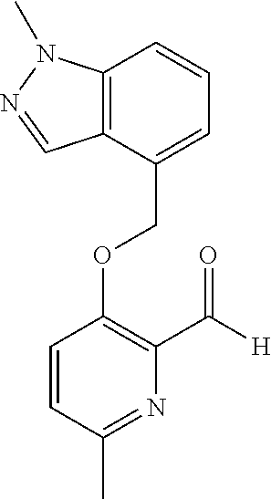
C(OC1=C(C([H])=O)N=C(C)C=C1)C1=CC=CC2=C1C=NN2C
